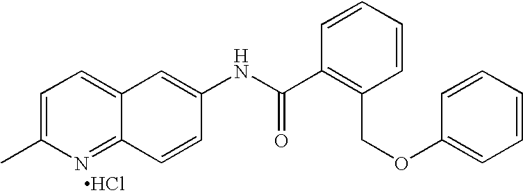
CC1=CC=C2C(=N1)C=CC(NC(C1=C(COC3=CC=CC=C3)C=CC=C1)=O)=C2.Cl
